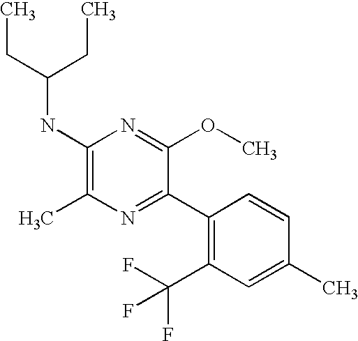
C1(NC(CC)CC)=C(C)N=C(C2=C(C(F)(F)F)C=C(C)C=C2)C(OC)=N1
